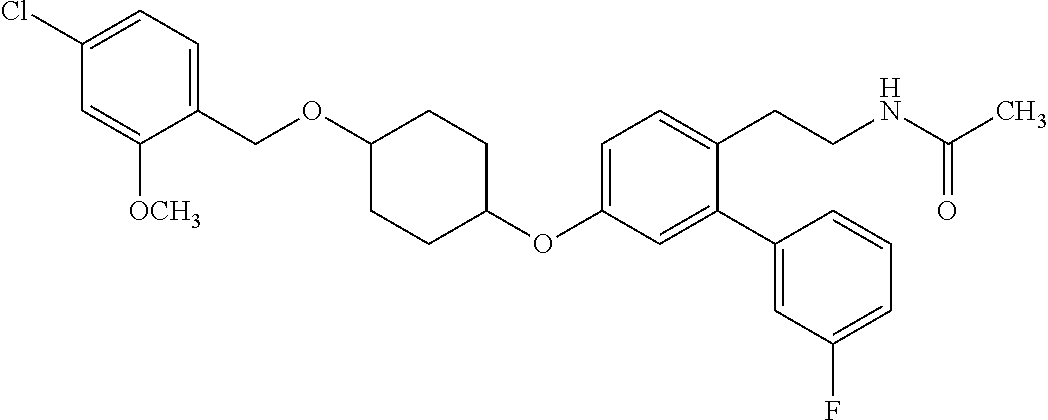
C1(OC2=CC=C(CCNC(C)=O)C(C3=CC(F)=CC=C3)=C2)CCC(OCC2=CC=C(Cl)C=C2[OCH3])CC1
